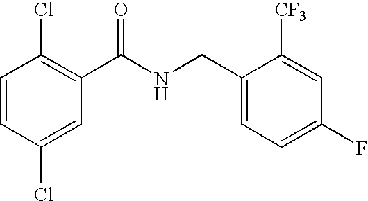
C1=CC(Cl)=CC(C(NCC2=CC=C(F)C=C2[CF3])=O)=C1Cl
